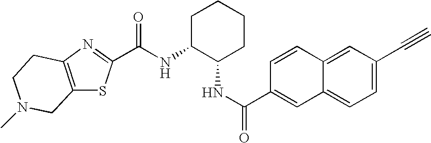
C(NC1C(NC(=O)C2=CC3=CC=C(C#C)C=C3C=C2)CCCC1)(=O)C1=NC2=C(S1)CN(C)CC2
